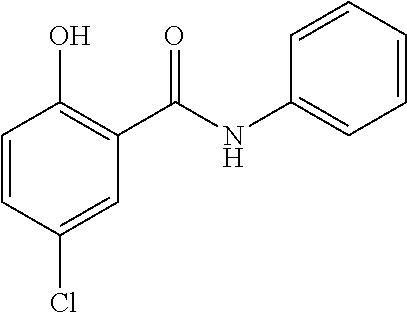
C1=CC(Cl)=CC(C(NC2=CC=CC=C2)=O)=C1O
